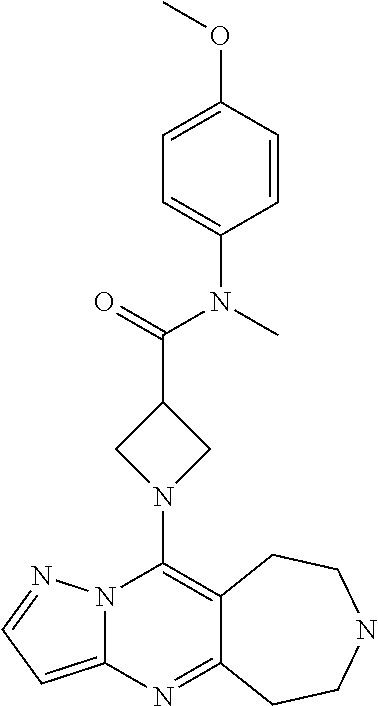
N12C(=CC=N1)N=C1C(=C2N2CC(C(=O)N(C)C3=CC=C(OC)C=C3)C2)CCNCC1
